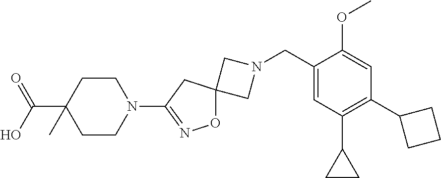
C1N(CC2=CC(C3CC3)=C(C3CCC3)C=C2OC)CC12ON=C(N1CCC(C(=O)O)(C)CC1)C2
